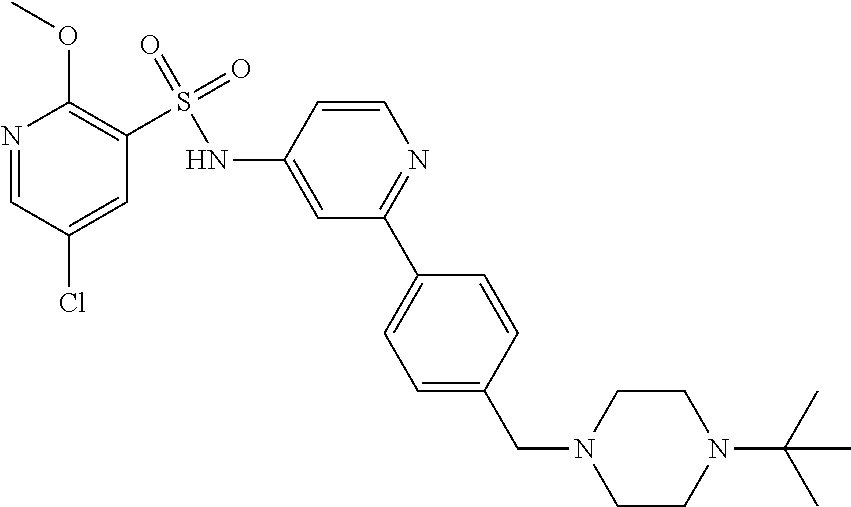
N1=CC(Cl)=CC(S(=O)(=O)NC2=CC(C3=CC=C(CN4CCN(C(C)(C)C)CC4)C=C3)=NC=C2)=C1OC
